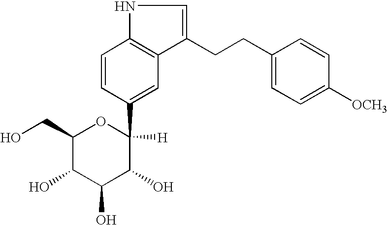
C1(CO)C(O)C(O)C(O)C([H])(C2=CC3=C(C=C2)NC=C3CCC2=CC=C([OCH3])C=C2)O1
